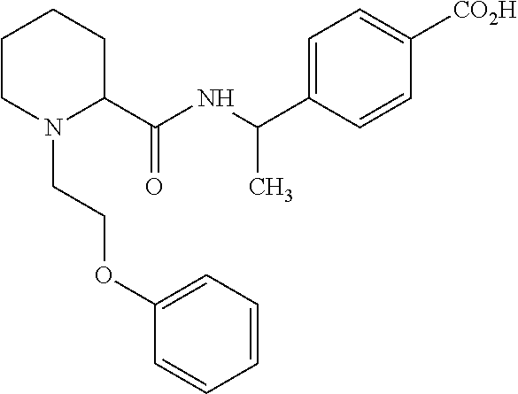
C1=C(OCCN2C(C(=O)NC(C)C3=CC=C([CO2H])C=C3)CCCC2)C=CC=C1
